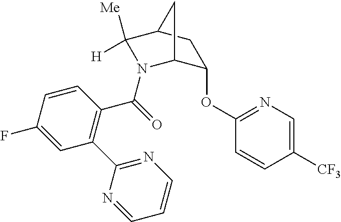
C1(OC2=NC=C([CF3])C=C2)C2N(C(=O)C3=C(C4=NC=CC=N4)C=C(F)C=C3)C([Me])([H])C(C1)C2
